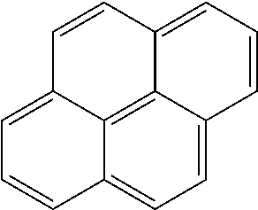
C1=CC2=CC=CC3=CC=C4C(=C23)C1=CC=C4
